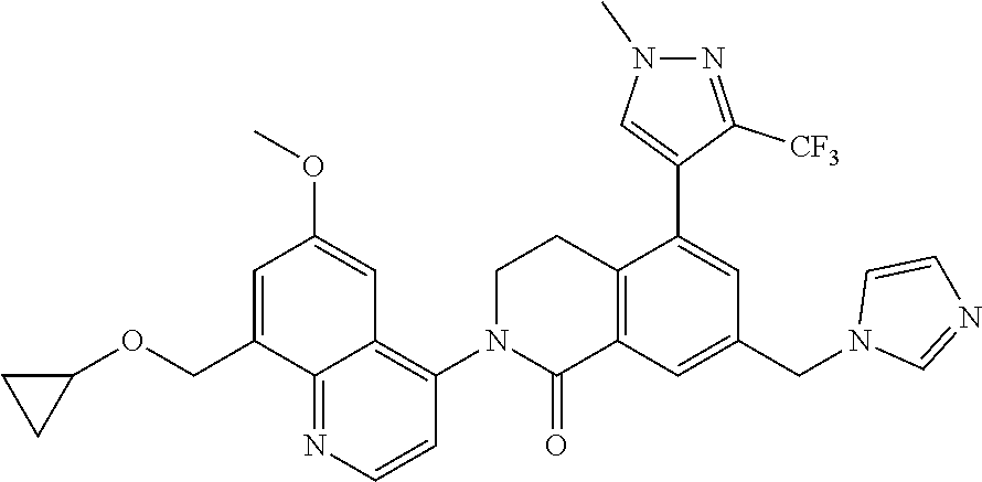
C(OC1CC1)C1=CC(OC)=CC2=C(N3C(=O)C4=C(CC3)C(C3=CN(C)N=C3[CF3])=CC(CN3C=NC=C3)=C4)C=CN=C12
